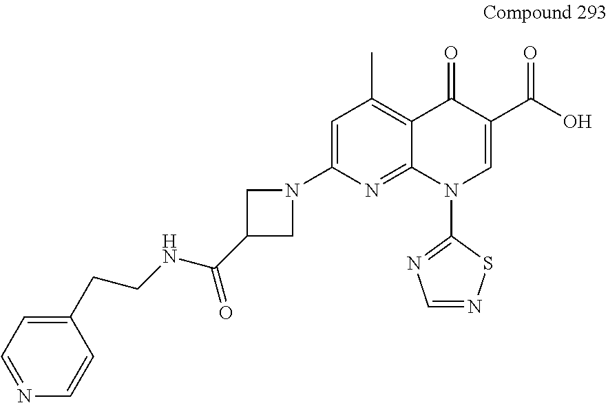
C1=C(N2CC(C(NCCC3=CC=NC=C3)=O)C2)N=C2C(=C1C)C(=O)C(C(O)=O)=CN2C1=NC=NS1
